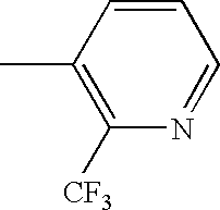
CC1=C([CF3])N=CC=C1
